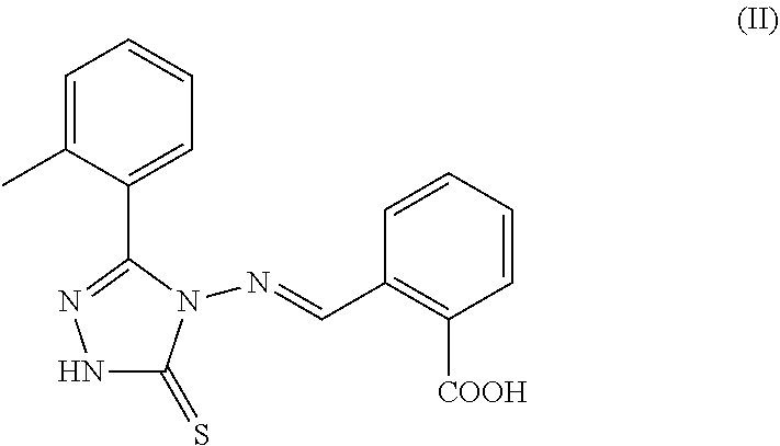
N1C(=S)N(N=CC2=C([COOH])C=CC=C2)C(C2=CC=CC=C2C)=N1
